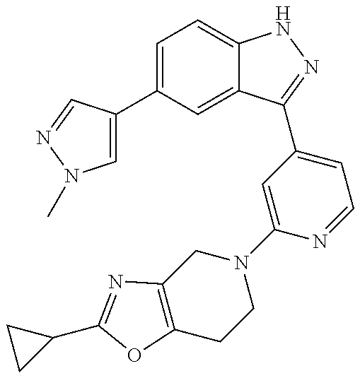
C1(C2=CN(C)N=C2)=CC=C2C(=C1)C(C1=CC=NC(N3CC4=C(CC3)OC(C3CC3)=N4)=C1)=NN2
